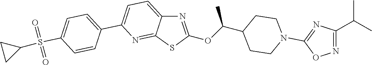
C1=C(C2=CC=C(S(C3CC3)(=O)=O)C=C2)N=C2C(=C1)N=C(OC(C1CCN(C3=NC(C(C)C)=NO3)CC1)C)S2
